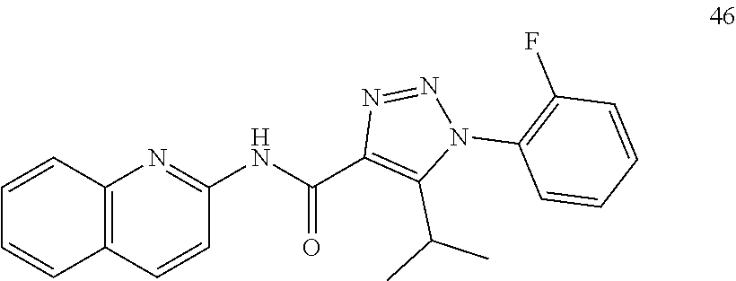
C1(NC(C2=C(C(C)C)N(C3=C(F)C=CC=C3)N=N2)=O)=NC2=C(C=C1)C=CC=C2
